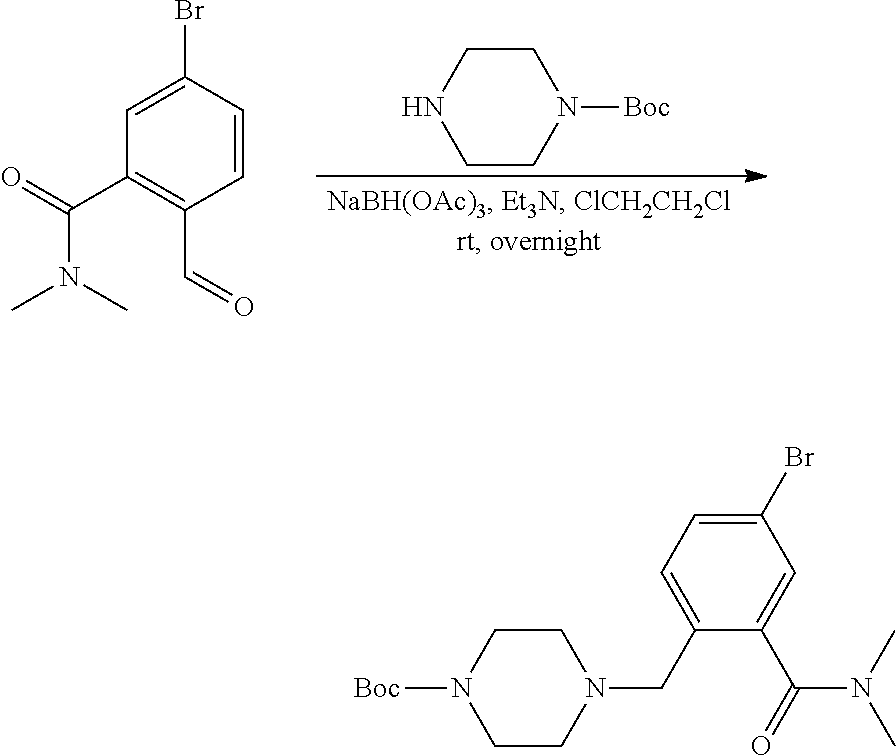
C1(Br)=CC(C(=O)N(C)C)=C(C=O)C=C1.C1CNCCN1[Boc].C1(Br)=CC=C(CN2CCN([Boc])CC2)C(C(=O)N(C)C)=C1
